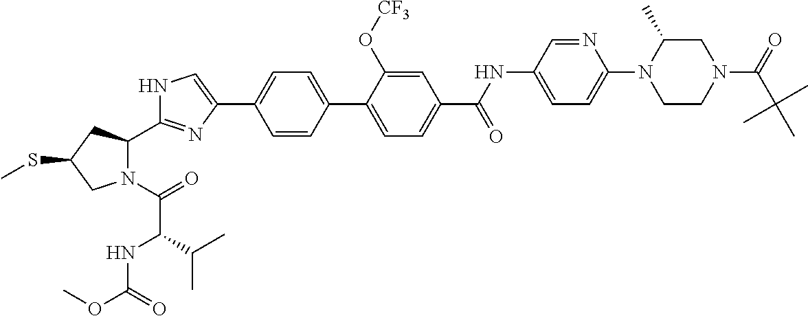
N1(C(=O)C(NC(OC)=O)C(C)C)C(C2=NC(C3=CC=C(C4=CC=C(C(NC5=CC=C(N6CCN(C(=O)C(C)(C)C)CC6C)N=C5)=O)C=C4O[CF3])C=C3)=CN2)CC(SC)C1
